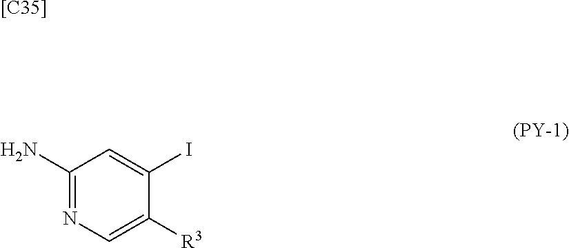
[[C35]].C1(N)=NC=C([R3])C(I)=C1
